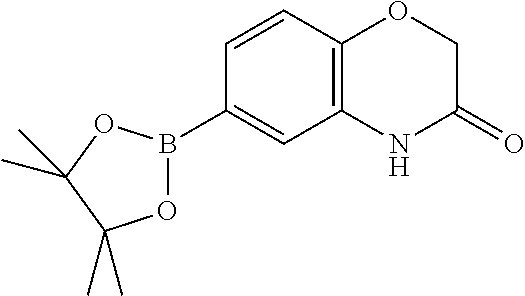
C1=CC(B2OC(C)(C)C(C)(C)O2)=CC2=C1OCC(=O)N2
